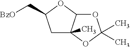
C1C2(C)C(OC1C[BzO])OC(C)(C)O2
